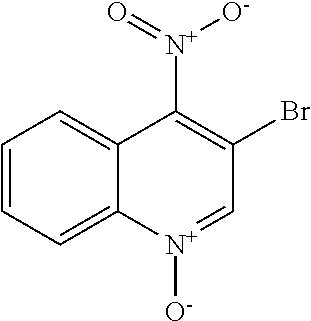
C1=CC=C2C(=C1)C([N+]([O-])=O)=C(Br)C=[N+]2[O-]
